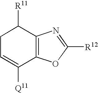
C12=C(C([R11])CC=C1[Q11])N=C([R12])O2
